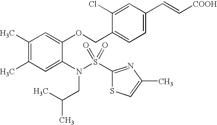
C1(C)=C(C)C=C(N(S(C2=NC(C)=CS2)(=O)=O)CC(C)C)C(OCC2=CC=C(C=C[COOH])C=C2Cl)=C1
